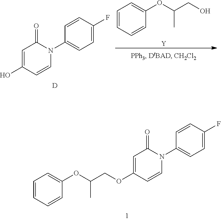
C1=C(OCC(OC2=CC=CC=C2)C)C=CN(C2=CC=C(F)C=C2)C1=O.C1=C(O)C=CN(C2=CC=C(F)C=C2)C1=O.[D].C1=CC=CC(OC(CO)C)=C1.[Y]
